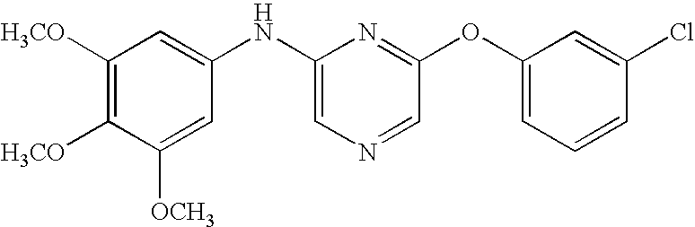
C1([H3CO])=C([H3CO])C([OCH3])=CC(NC2=CN=CC(OC3=CC=CC(Cl)=C3)=N2)=C1
